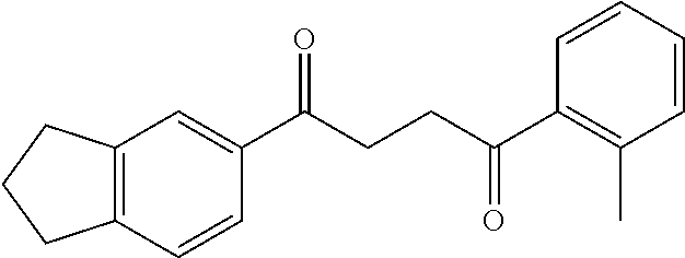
C1(C(CCC(C2=C(C)C=CC=C2)=O)=O)=CC2=C(C=C1)CCC2
